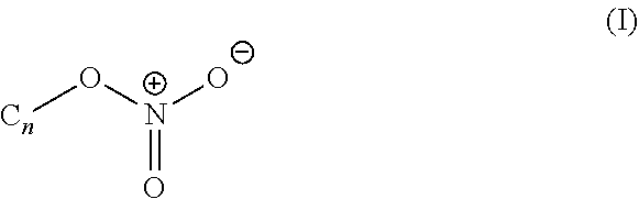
[Cn]O[N+]([O-])=O
